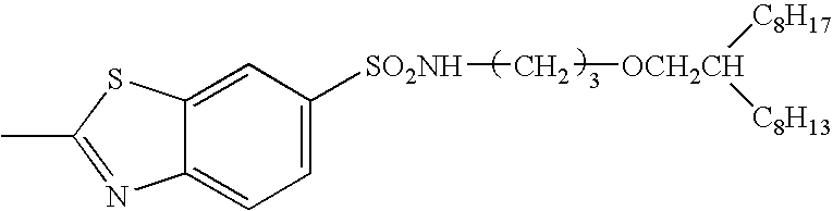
C12=CC([SO2NH]C[OCH2CH]([C8H17])[C8H13])=CC=C1N=C(C)S2
